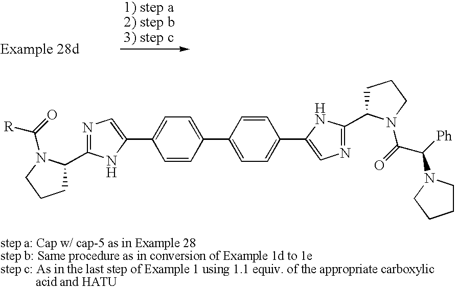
C1C(C2=NC=C(C3=CC=C(C4=CC=C(C5=CN=C(C6CCCN6C(=O)C([Ph])N6CCCC6)N5)C=C4)C=C3)N2)N(C([R])=O)CC1
